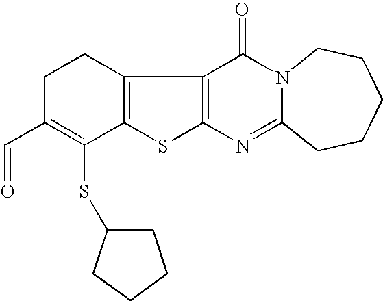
C12=C(C3=C(S1)N=C1N(C3=O)CCCCC1)CCC(C=O)=C2SC1CCCC1
